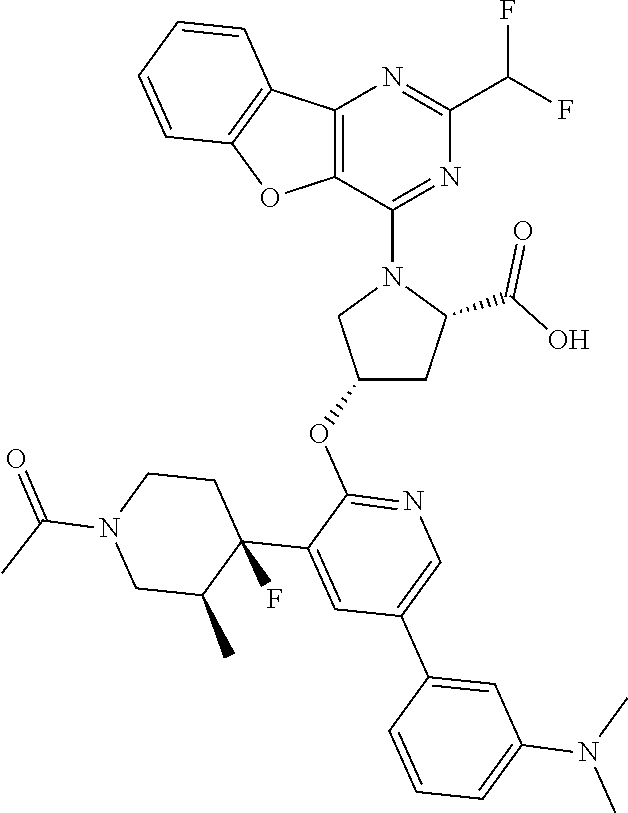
C12=C(C(N3CC(OC4=NC=C(C5=CC(N(C)C)=CC=C5)C=C4C4(F)C(C)CN(C(C)=O)CC4)CC3C(O)=O)=NC(C(F)F)=N1)OC1=C2C=CC=C1
